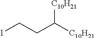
ICCC([C10H21])[C10H21]
